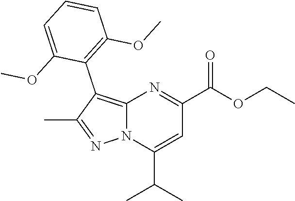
N12C(=C(C3=C(OC)C=CC=C3OC)C(C)=N1)N=C(C(OCC)=O)C=C2C(C)C
